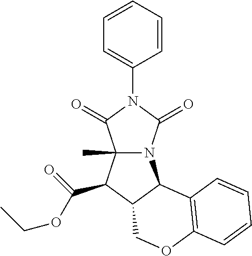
C1=CC=C(N2C(=O)N3C(C)(C2=O)C(C(OCC)=O)C2C3C3=C(OC2)C=CC=C3)C=C1
